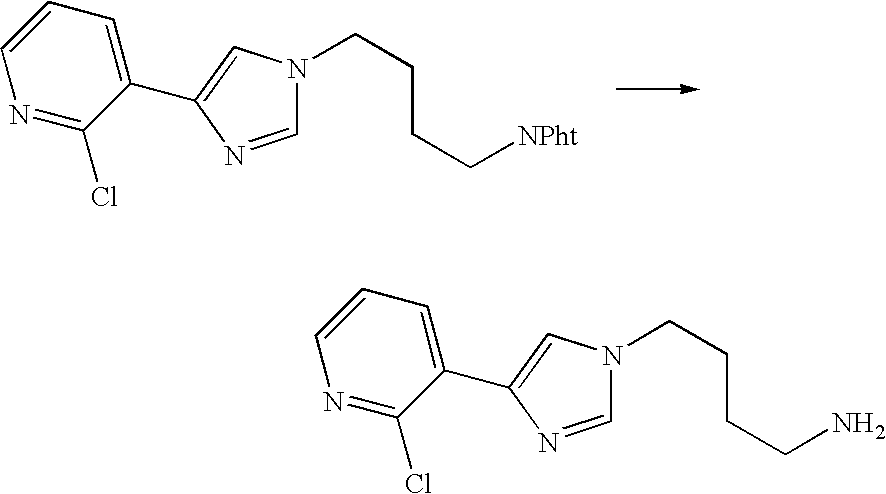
C1=NC(C2=CC=CN=C2Cl)=CN1CCCC[NPht].C1=NC(C2=CC=CN=C2Cl)=CN1CCCCN
